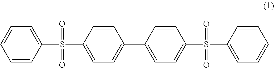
C1=C(S(C2=CC=C(C3=CC=C(S(C4=CC=CC=C4)(=O)=O)C=C3)C=C2)(=O)=O)C=CC=C1
